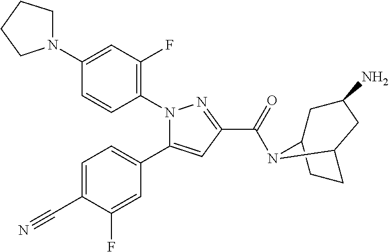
N1(C2=C(F)C=C(N3CCCC3)C=C2)C(C2=CC=C(C#N)C(F)=C2)=CC(C(=O)N2C3CCC2CC(N)C3)=N1
